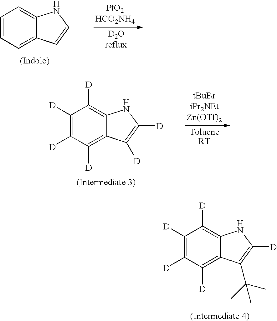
C1=CC=C2C(=C1)NC=C2.C1([D])=C([D])C([D])=C2C(=C1[D])NC([D])=C2[D].C1([D])=C([D])C([D])=C2C(=C1[D])NC([D])=C2C(C)(C)C
